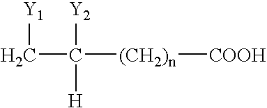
C(C([H])([Y2])[(CH2)n][COOH])[Y1]
